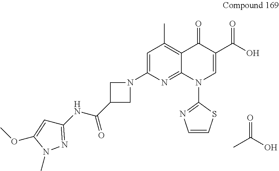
C1=C(OC)N(C)N=C1NC(=O)C1CN(C2=CC(C)=C3C(=N2)N(C2=NC=CS2)C=C(C(O)=O)C3=O)C1.CC(O)=O
